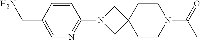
C1=CC(CN)=CN=C1N1CC2(C1)CCN(C(=O)C)CC2
